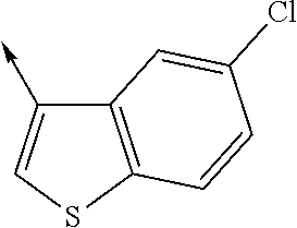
C12=C(SC=C1->C)C=CC(Cl)=C2
